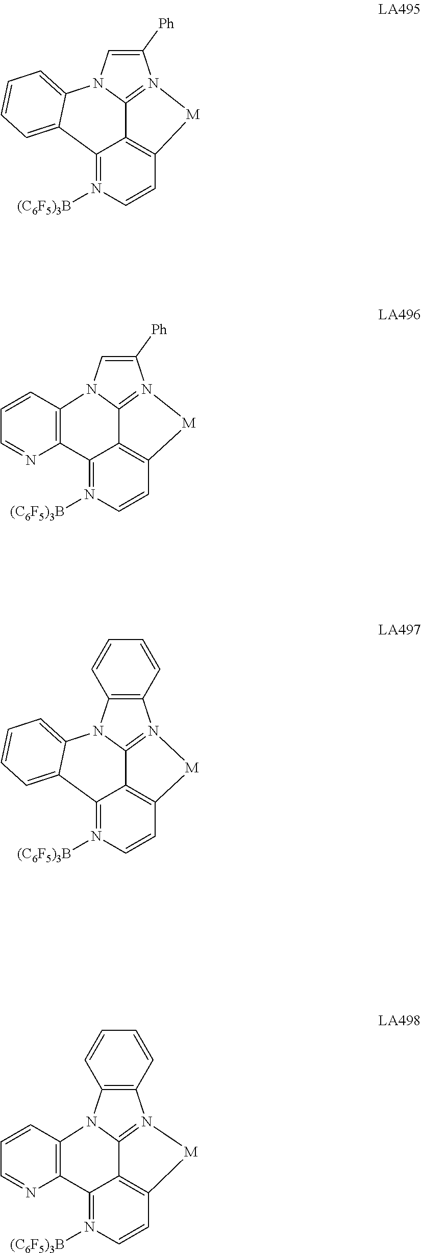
C1([Ph])=CN2C3=N1[M]C1=C3C(=N([(C6F5)3B])C=C1)C1=CC=CC=C21.C1([Ph])=CN2C3=C(N=CC=C3)C3=N([(C6F5)3B])C=CC4=C3C2=N1[M]4.C12=C(N3C4=N1[M]C1=C4C(=N([(C6F5)3B])C=C1)C1=CC=CC=C31)C=CC=C2.C12=C(N3C4=C(N=CC=C4)C4=N([(C6F5)3B])C=CC5=C4C3=N1[M]5)C=CC=C2
